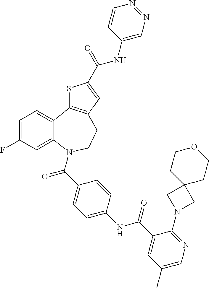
C1=C(F)C=C2C(=C1)C1=C(CCN2C(C2=CC=C(NC(C3=CC(C)=CN=C3N3CC4(C3)CCOCC4)=O)C=C2)=O)C=C(C(=O)NC2=CN=NC=C2)S1
